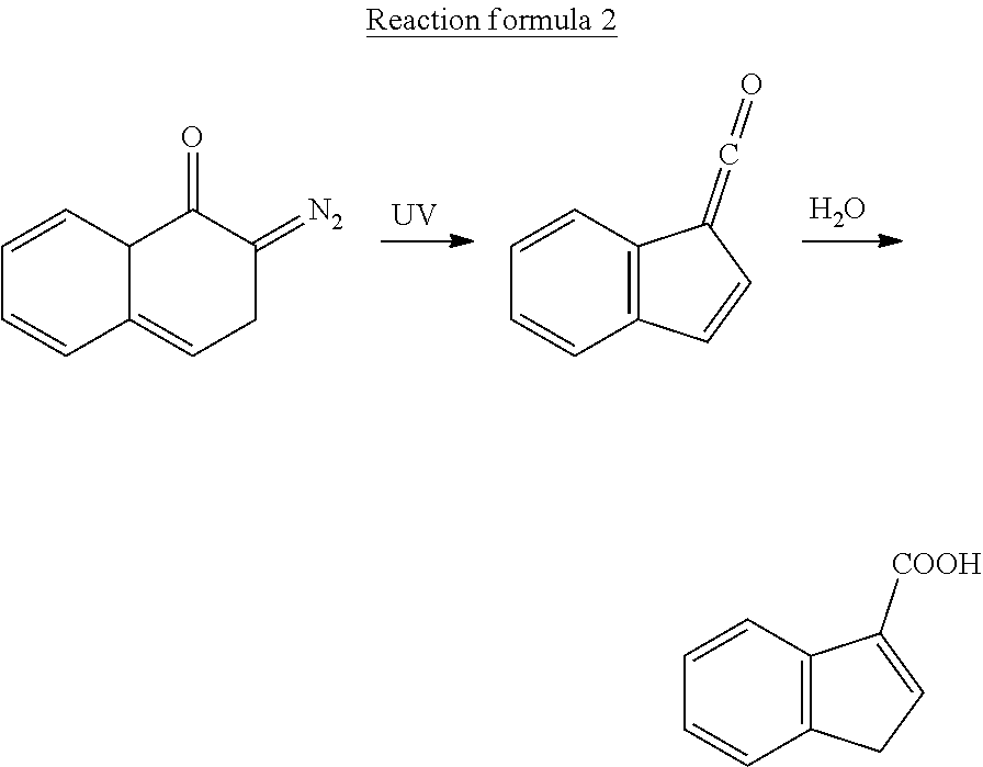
[UV].O.C1=CC2C(=CCC(=[N2])C2=O)C=C1.C1=CC2=C(C=C1)C=CC2=C=O.C1=CC2=C(C=C1)CC=C2[COOH]
